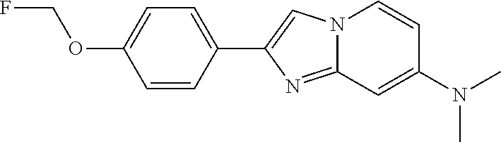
N12C(=NC(C3=CC=C(OCF)C=C3)=C1)C=C(N(C)C)C=C2
